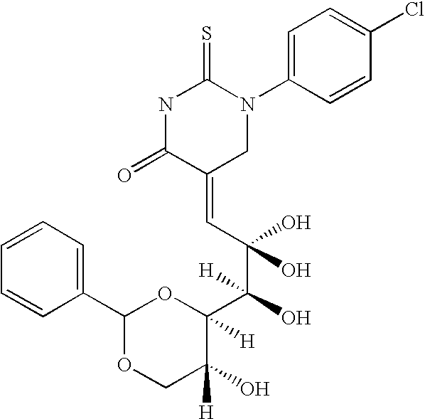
N1C(=O)C(=CC(O)(C(O)(C2([H])OC(C3=CC=CC=C3)OCC2([H])O)[H])O)CN(C2=CC=C(Cl)C=C2)C1=S
